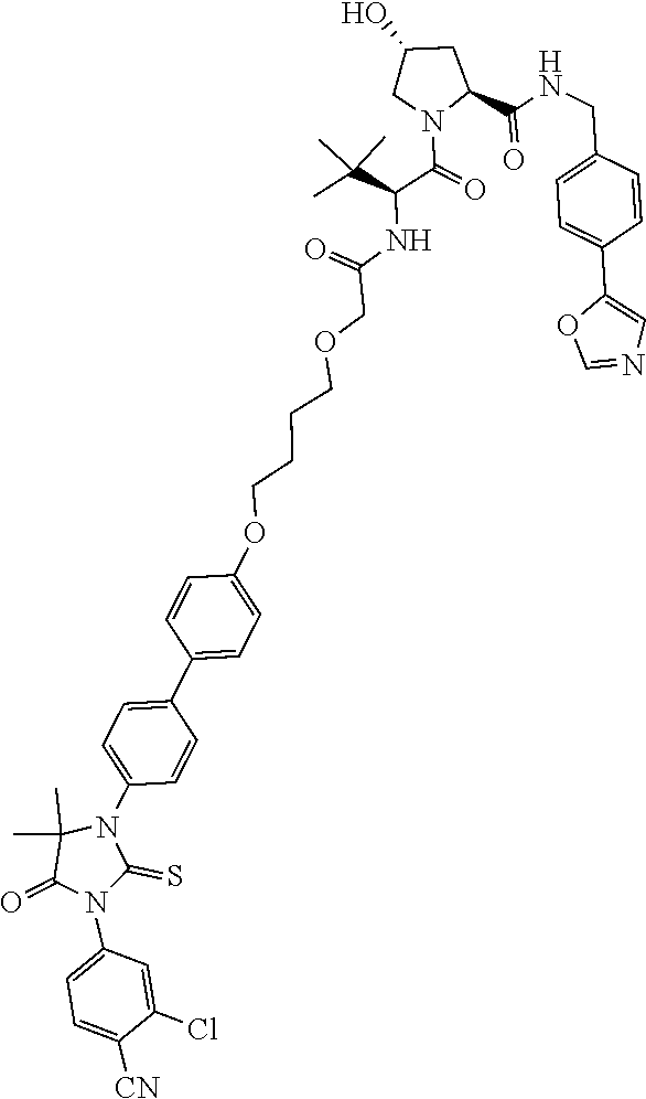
C1=C(N2C(=S)N(C3=CC=C(C4=CC=C(OCCCCOCC(NC(C(=O)N5CC(O)CC5C(=O)NCC5=CC=C(C6=CN=CO6)C=C5)C(C)(C)C)=O)C=C4)C=C3)C(C)(C)C2=O)C=C(Cl)C([CN])=C1
